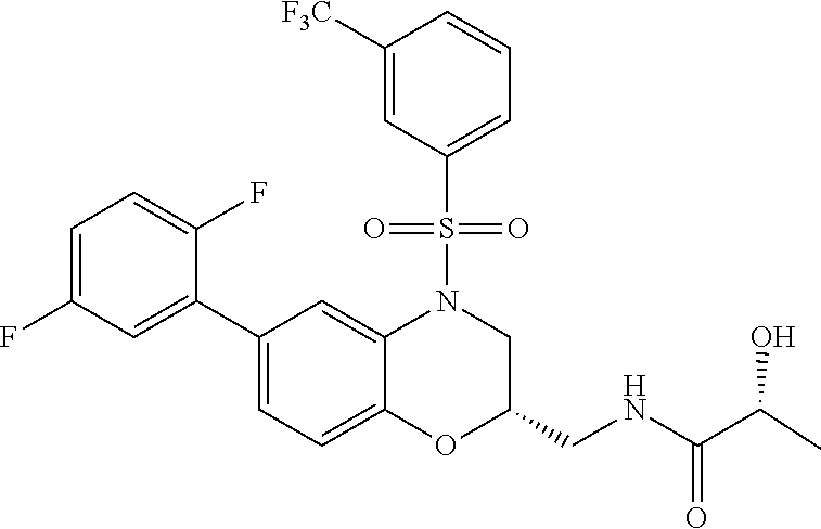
C1=C(F)C=C(C2=CC=C3C(=C2)N(S(C2=CC=CC([F3C])=C2)(=O)=O)CC(CNC(=O)C(C)O)O3)C(F)=C1
